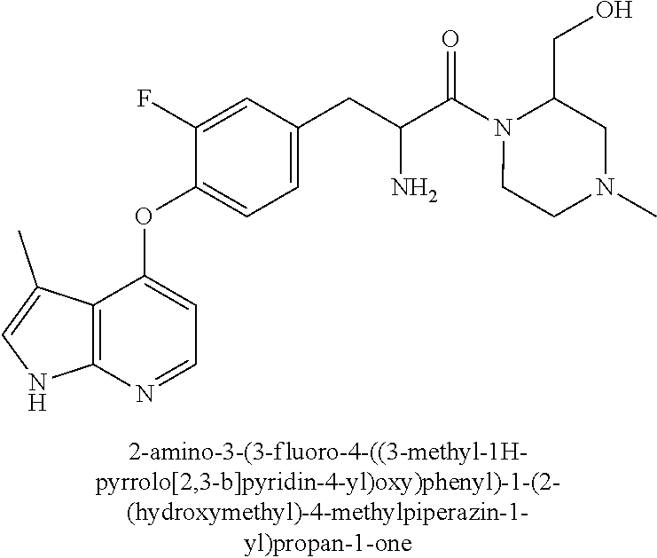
C1(F)=CC(CC(C(N2C(CO)CN(C)CC2)=O)N)=CC=C1OC1=CC=NC2=C1C(C)=CN2
